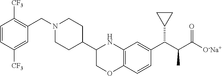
C1=CC([CF3])=CC(CN2CCC(C3COC4=C(N3)C=C(C(C(C([O-Na+])=O)C)C3CC3)C=C4)CC2)=C1[CF3]
